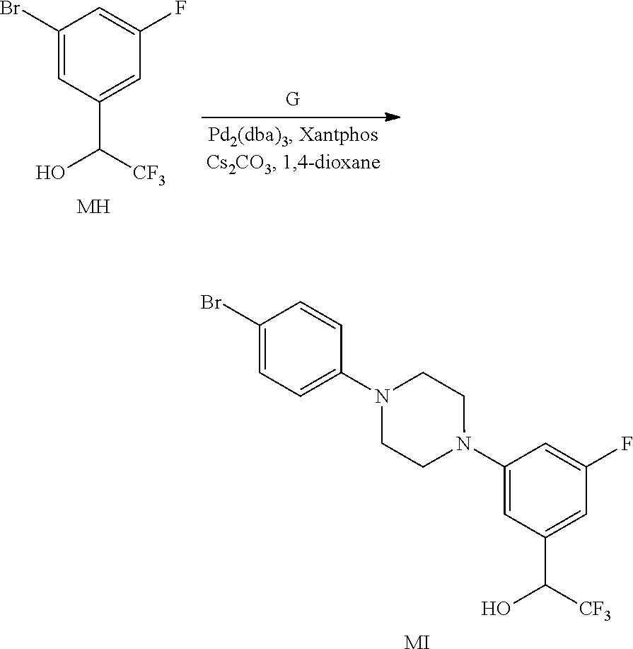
C1(N2CCN(C3=CC=C(Br)C=C3)CC2)=CC(C([CF3])O)=CC(F)=C1.[MI].C1(Br)=CC(C([CF3])O)=CC(F)=C1.[MH]
